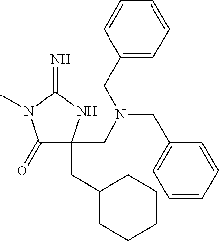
C1(=O)C(CC2CCCCC2)(CN(CC2=CC=CC=C2)CC2=CC=CC=C2)NC(=N)N1C
